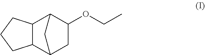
C1C2C3C(C(C1OCC)C2)CCC3
